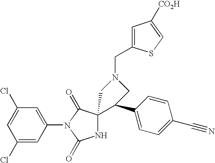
C1(Cl)=CC(Cl)=CC(N2C(=O)NC3(C2=O)C(C2=CC=C(C#N)C=C2)CN(CC2=CC([CO2H])=CS2)C3)=C1
